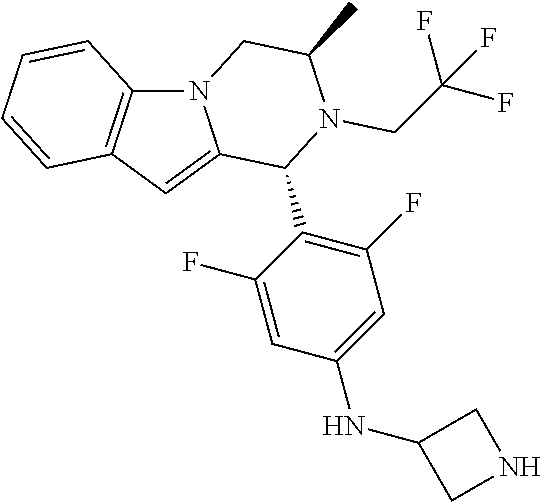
N12C3=C(C=C1C(C1=C(F)C=C(NC4CNC4)C=C1F)N(CC(F)(F)F)C(C)C2)C=CC=C3
